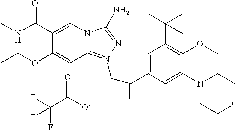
C(C([O-])=O)(F)(F)F.N12C(=[N+](CC(C3=CC(C(C)(C)C)=C(OC)C(N4CCOCC4)=C3)=O)N=C1N)C=C(OCC)C(C(NC)=O)=C2
